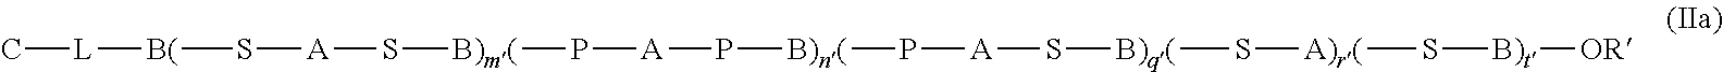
C[L][B(]S[A]S[B)m(]P[A]P[B)n(]P[A]S[B)q(]S[A)r(]S[B)t][OR]
